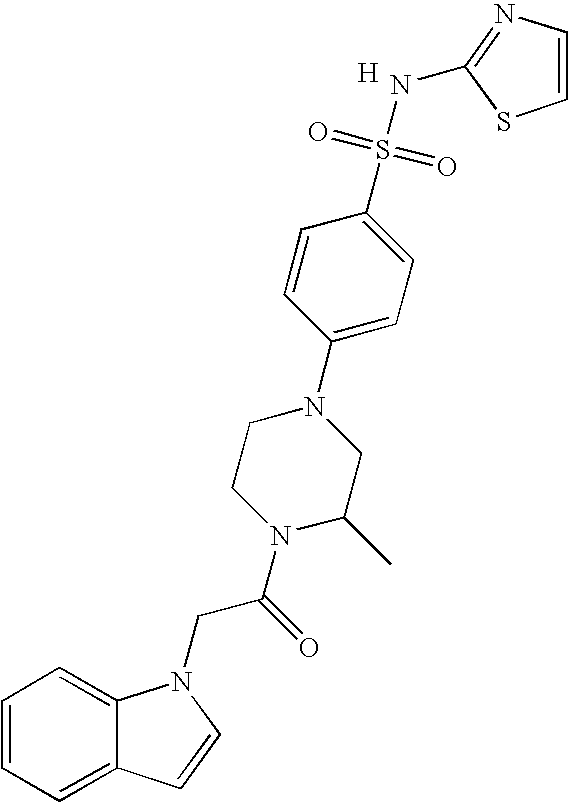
C1=CC=C2C(=C1)N(CC(N1C(C)CN(C3=CC=C(S(=O)(=O)NC4=NC=CS4)C=C3)CC1)=O)C=C2.[H]
